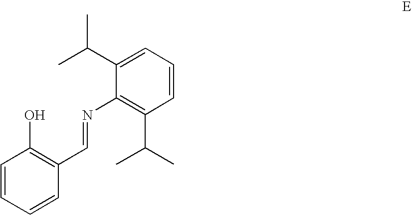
C1=CC(O)=C(C=NC2=C(C(C)C)C=CC=C2C(C)C)C=C1
